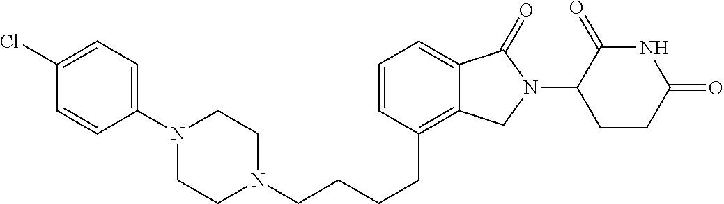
N1(CCCCC2=C3C(=CC=C2)C(=O)N(C2C(=O)NC(=O)CC2)C3)CCN(C2=CC=C(Cl)C=C2)CC1
